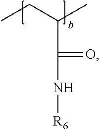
CCC(C)C(N[R6])=O
